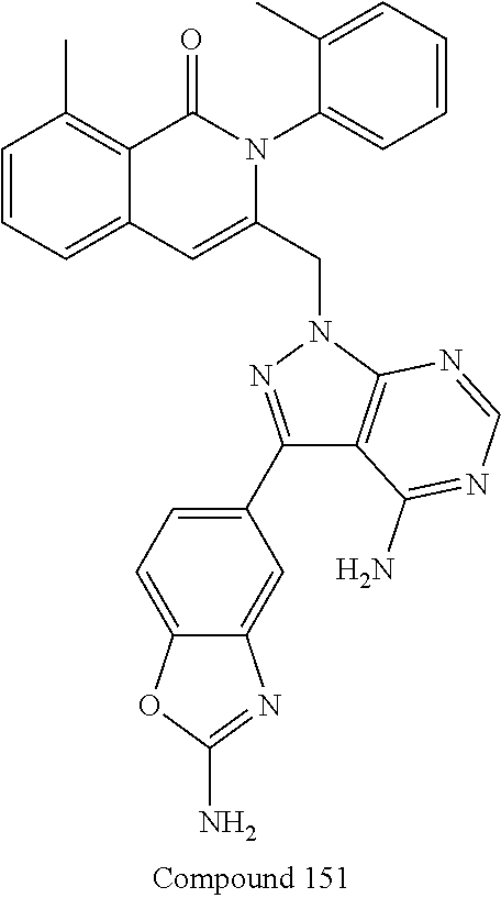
C1=CC=C2C(=C1C)C(=O)N(C1=CC=CC=C1C)C(CN1N=C(C3=CC=C4C(=C3)N=C(N)O4)C3=C1N=CN=C3N)=C2
